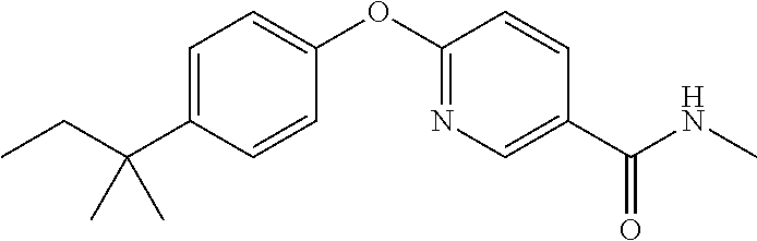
C1=C(C(CC)(C)C)C=CC(OC2=NC=C(C(NC)=O)C=C2)=C1
